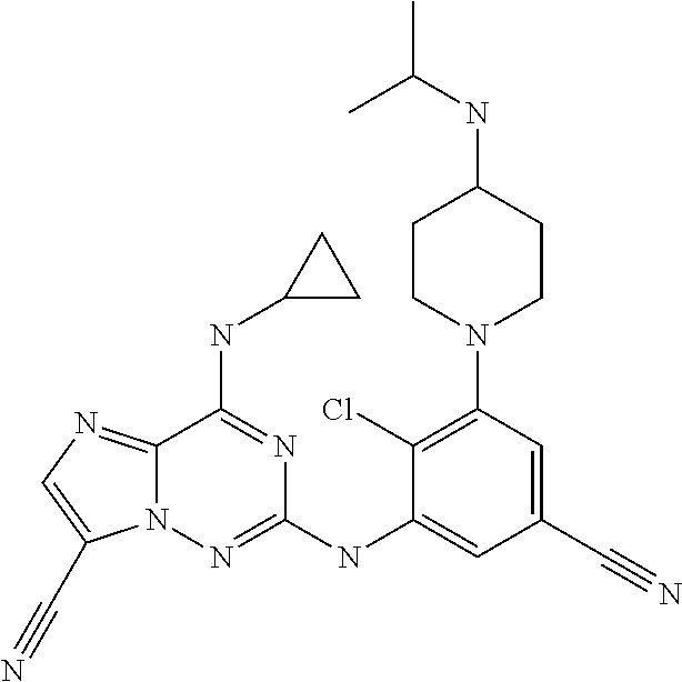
C1(Cl)=C(N2CCC(NC(C)C)CC2)C=C(C#N)C=C1NC1=NN2C(=NC=C2C#N)C(NC2CC2)=N1
